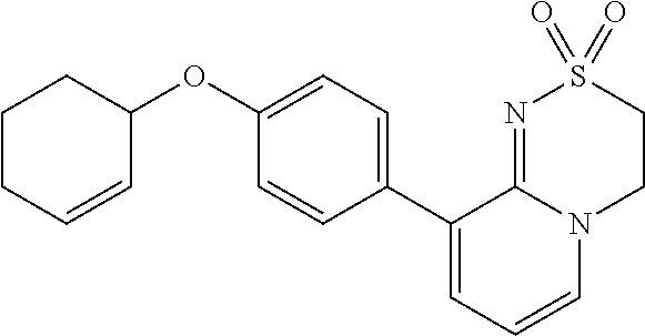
C1=CC(OC2C=CCCC2)=CC=C1C1=CC=CN2C1=NS(=O)(=O)CC2
